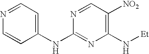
C1(NC2=CC=NC=C2)=NC(N[Et])=C([NO2])C=N1
